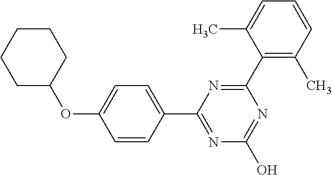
N1=C(O)N=C(C2=CC=C(OC3CCCCC3)C=C2)N=C1C1=C(C)C=CC=C1C
